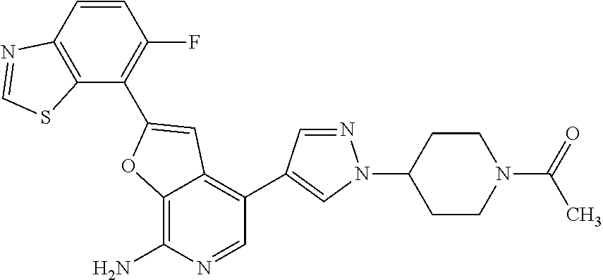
C12=C(N)N=CC(C3=CN(C4CCN(C(=O)C)CC4)N=C3)=C1C=C(C1=C(F)C=CC3=C1SC=N3)O2
